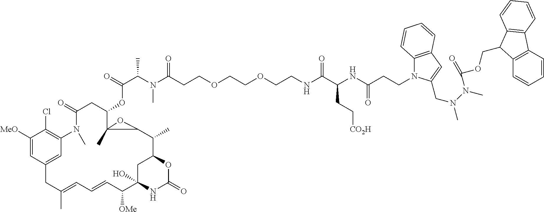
C(C(N(C(CCOCCOCCNC(C(NC(CCN1C2=C(C=C1CN(C)N(C)C(OCC1C3=C(C=CC=C3)C3=C1C=CC=C3)=O)C=CC=C2)=O)CC[CO2H])=O)=O)C)C)(=O)OC1C2(C)C(C(C)C3OC(=O)NC(O)(C([OMe])C=CC=C(C)CC4=CC(=C(Cl)C([MeO])=C4)N(C)C(=O)C1)C3)O2
